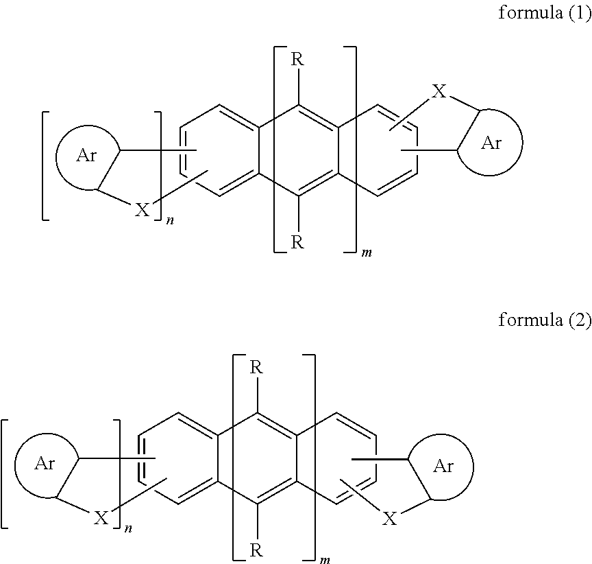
C12=CC=CC=C1C([R])=C1C(=C2[R])C=CC=C1.CCC[X]C.[Ar].CCC[X]C.[Ar].C12=CC=CC=C1C([R])=C1C(=C2[R])C=CC=C1.CCC[X]C.[Ar].CCC[X]C.[Ar]
